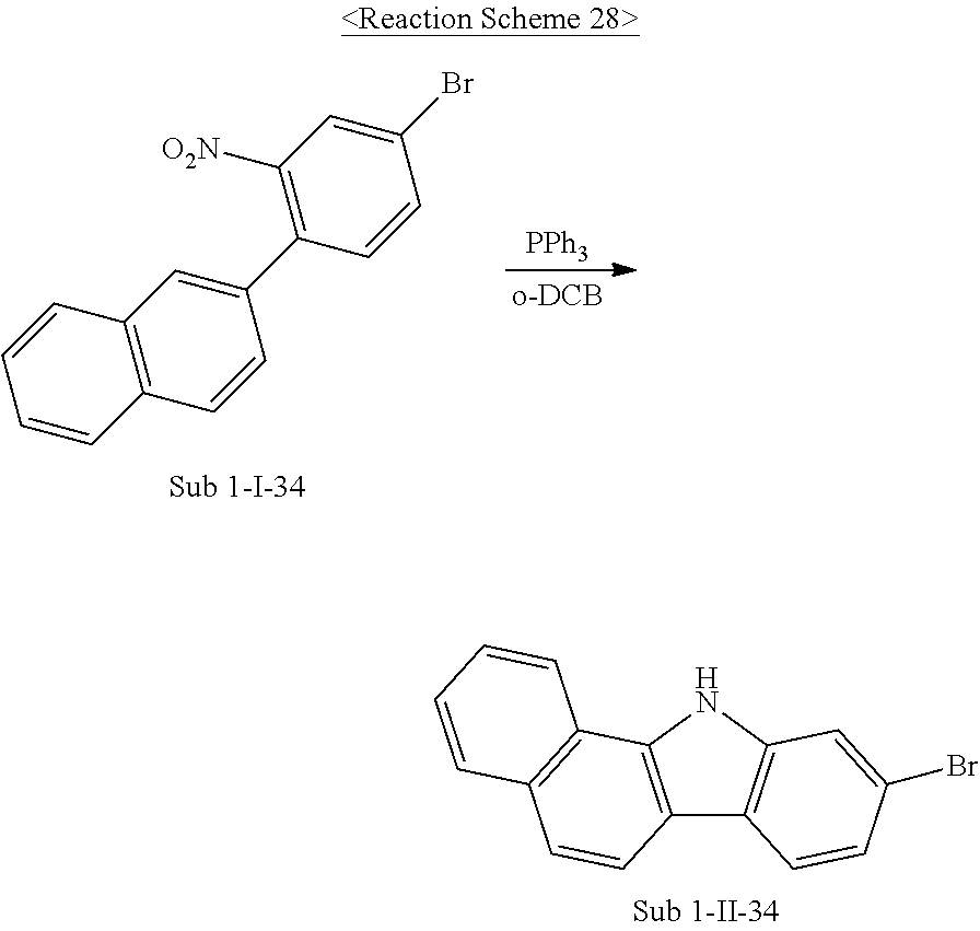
[PPh3].C12=C(C=CC(C3=C([O2N])C=C(Br)C=C3)=C1)C=CC=C2.C12=C(NC3=C1C=CC(Br)=C3)C1=C(C=C2)C=CC=C1
